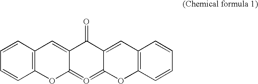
C12=C(C=CC=C1)C=C1C(=O=C3C(=CC4=C(O3)C=CC=C4)C1=O)O2
